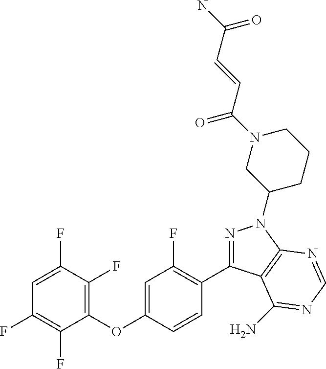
C1(OC2=CC(F)=C(C3=NN(C4CCCN(C(C=CC(N)=O)=O)C4)C4=C3C(N)=NC=N4)C=C2)=C(F)C(F)=CC(F)=C1F
